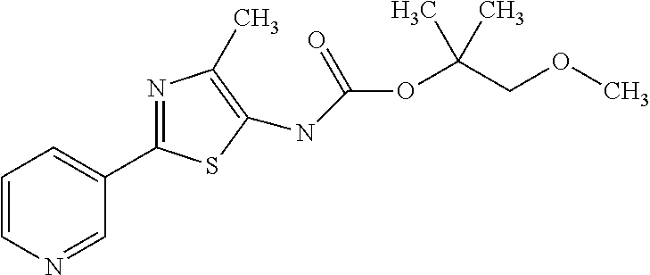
N1=CC(C2=NC(C)=C(NC(OC(COC)(C)C)=O)S2)=CC=C1
